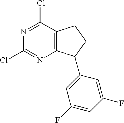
N1=C(Cl)C2=C(N=C1Cl)C(C1=CC(F)=CC(F)=C1)CC2
